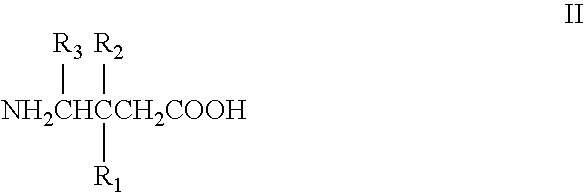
[NH2CHCCH2COOH]([R3])([R2])[R1]
